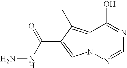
OC1=NC=NN2C1=C(C)C(C(NN)=O)=C2
